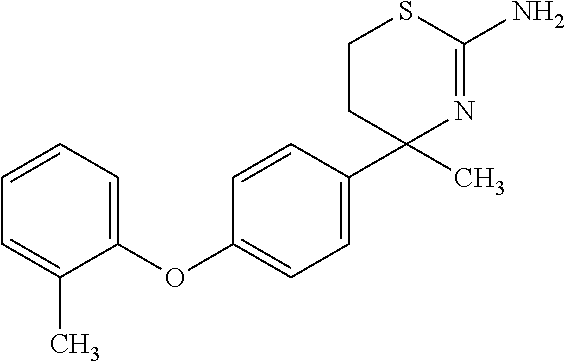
C1=CC(C2(C)N=C(N)SCC2)=CC=C1OC1=CC=CC=C1C
